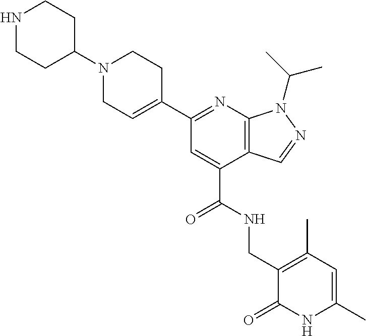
C1N(C2CCNCC2)CCC(C2=NC3=C(C(C(=O)NCC4=C(C)C=C(C)NC4=O)=C2)C=NN3C(C)C)=C1
